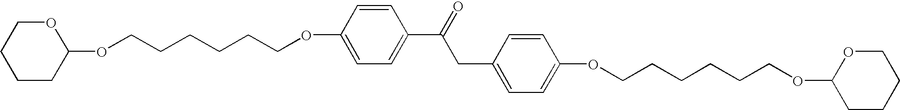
O1CCCCC1OCCCCCCOC1=CC=C(C(=O)CC2=CC=C(OCCCCCCOC3CCCCO3)C=C2)C=C1
